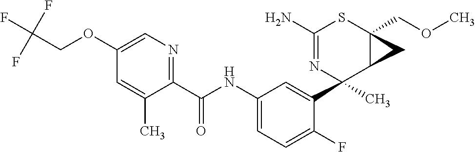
C1(N)=NC(C2=CC(NC(C3=NC=C(OCC(F)(F)F)C=C3C)=O)=CC=C2F)(C)C2C(COC)(S1)C2
